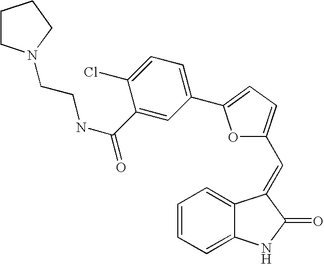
C1=CC=C2C(=C1)C(=CC1=CC=C(C3=CC=C(Cl)C(C(NCCN4CCCC4)=O)=C3)O1)C(=O)N2
